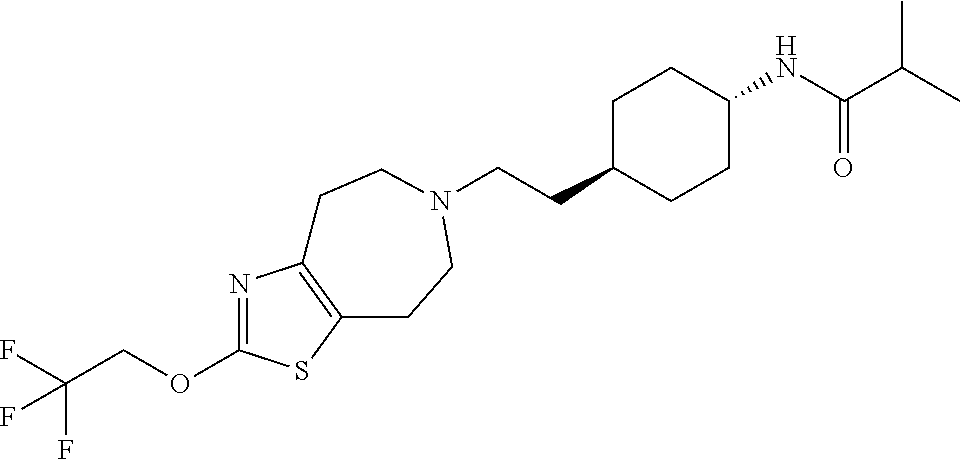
C(CC1CCC(NC(C(C)C)=O)CC1)N1CCC2=C(N=C(OCC(F)(F)F)S2)CC1
